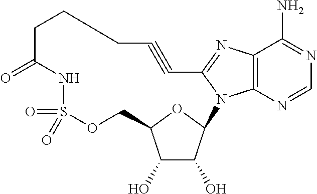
C12=C(N=CN=C1N)N1C(=N2)C#CCCCC(=O)NS(=O)(=O)OCC2C(O)C(O)C1O2
